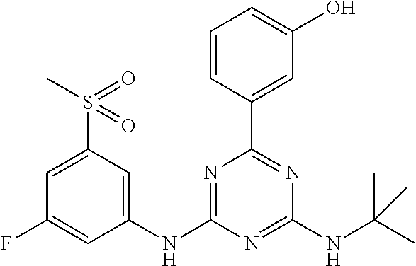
C1=C(S(C)(=O)=O)C=C(NC2=NC(C3=CC(O)=CC=C3)=NC(NC(C)(C)C)=N2)C=C1F
